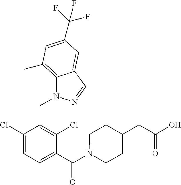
C1(Cl)=CC=C(C(N2CCC(CC(O)=O)CC2)=O)C(Cl)=C1CN1C2=C(C)C=C(C(F)(F)F)C=C2C=N1
